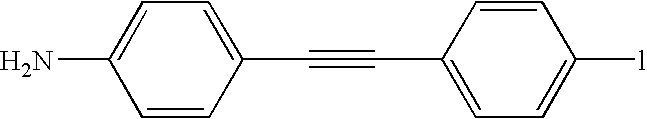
NC1=CC=C(C#CC2=CC=C([l])C=C2)C=C1
